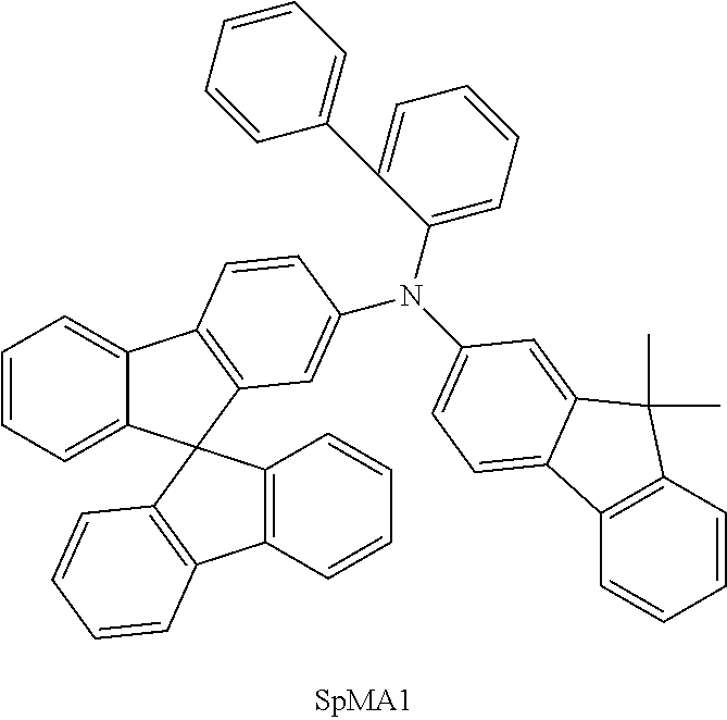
C1=CC=C2C(=C1)C1=C(C=C(N(C3=CC=CC=C3C3=CC=CC=C3)C3=CC=C4C5=C(C=CC=C5)C(C)(C)C4=C3)C=C1)C21C2=C(C3=C1C=CC=C3)C=CC=C2
